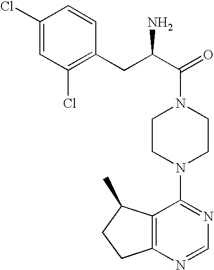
C(C1=C(Cl)C=C(Cl)C=C1)C(C(=O)N1CCN(C2=NC=NC3=C2C(C)CC3)CC1)N
